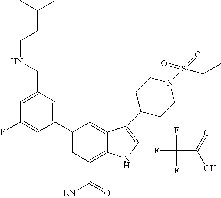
FC(C(=O)O)(F)F.C1=C(CNCCC(C)C)C=C(C2=CC(C(=O)N)=C3C(=C2)C(C2CCN(S(=O)(=O)CC)CC2)=CN3)C=C1F
